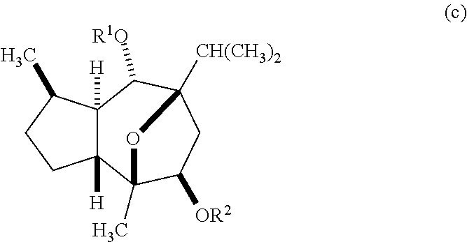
C12([H])C([H])(C3(C)C([OR2])CC([CH(CH3)2])(C1[R1O])O3)CCC2C
